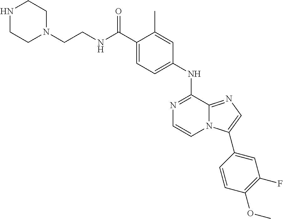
C1(C(NCCN2CCNCC2)=O)=CC=C(NC2=NC=CN3C2=NC=C3C2=CC(F)=C(OC)C=C2)C=C1C
